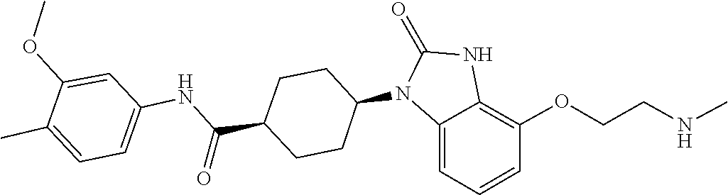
C1(=O)NC2=C(OCCNC)C=CC=C2N1C1CCC(C(NC2=CC=C(C)C(OC)=C2)=O)CC1
